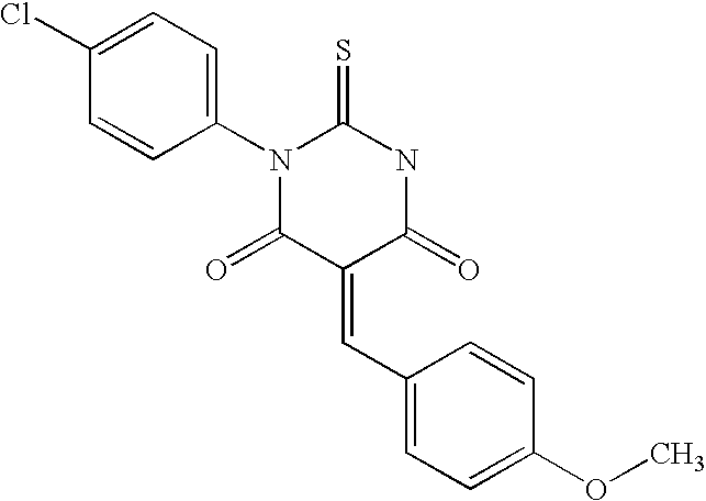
C1(Cl)=CC=C(N2C(=S)NC(=O)C(=CC3=CC=C(OC)C=C3)C2=O)C=C1
